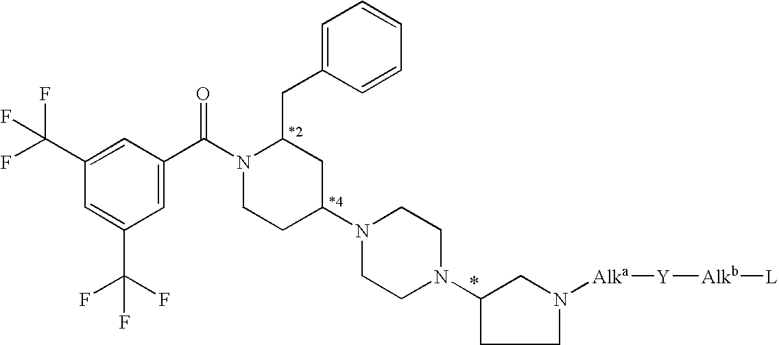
C1=C(C(=O)N2CCC(N3CCN(C4CN([Alka][Y][Alkb][L])CC4)CC3)CC2CC2=CC=CC=C2)C=C(C(F)(F)F)C=C1C(F)(F)F
